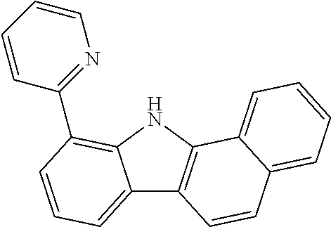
C12=CC=CC(C3=NC=CC=C3)=C1NC1=C2C=CC2=CC=CC=C12
